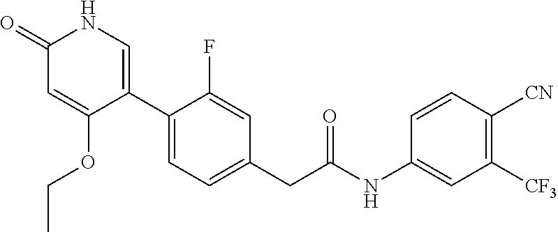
C1(C2=CNC(=O)C=C2OCC)=CC=C(CC(NC2=CC([CF3])=C([CN])C=C2)=O)C=C1F
